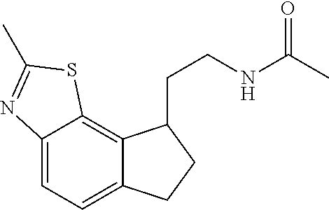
C12=CC=C3C(=C1SC(C)=N2)C(CCNC(=O)C)CC3
